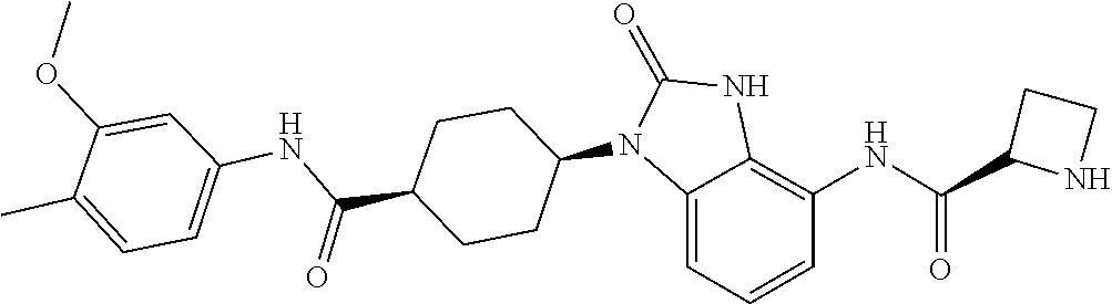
C1(=O)NC2=C(NC(C3CCN3)=O)C=CC=C2N1C1CCC(C(NC2=CC=C(C)C(OC)=C2)=O)CC1
